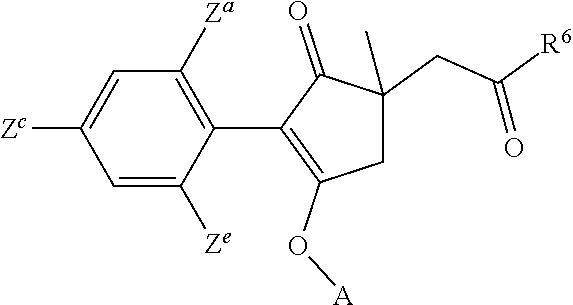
C1=C([Ze])C(C2=C(O[A])CC(CC([R6])=O)(C)C2=O)=C([Za])C=C1[Zc]
